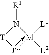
N1([R1])[T][J][M]1([L1])[L2]
